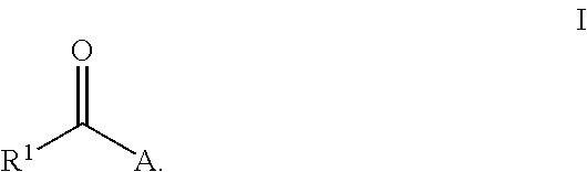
O=C([A])[R1]
